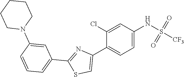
C1=C(NS(=O)(=O)[CF3])C=C(Cl)C(C2=CSC(C3=CC=CC(N4CCCCC4)=C3)=N2)=C1
